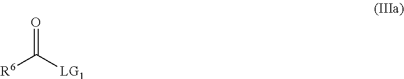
[R6]C([LG1])=O
